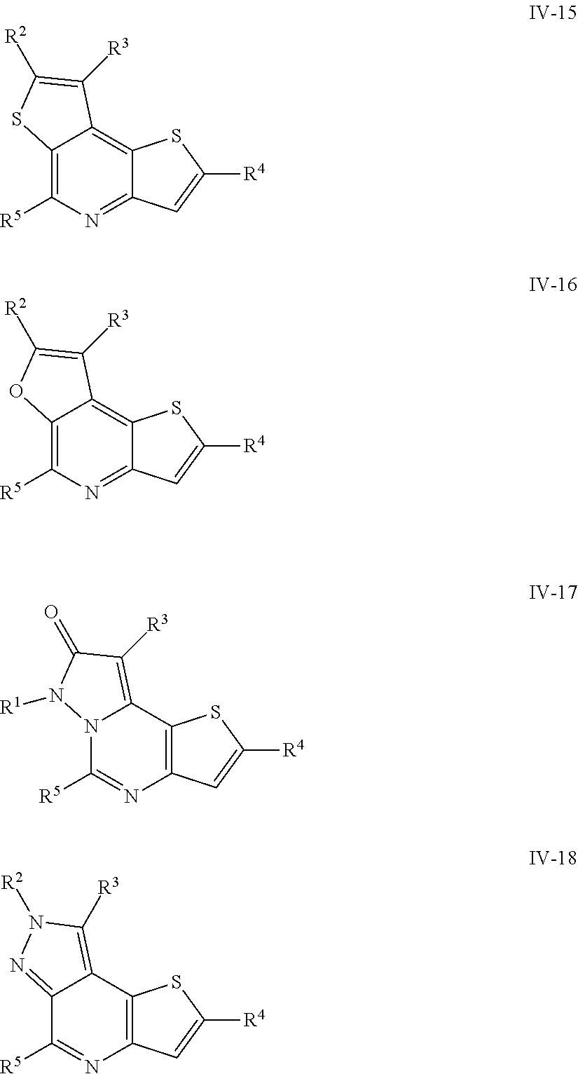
C12=C([R5])N=C3C(=C1C([R3])=C([R2])O2)SC([R4])=C3.C12=C([R5])N=C3C(=C1C([R3])=C([R2])S2)SC([R4])=C3.N12C([R5])=NC3=C(C1=C([R3])C(=O)N2[R1])SC([R4])=C3.C12=NN([R2])C([R3])=C1C1=C(N=C2[R5])C=C([R4])S1
